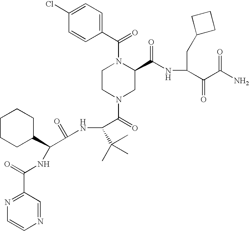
ClC1=CC=C(C(N2CCN(C(=O)C(NC(C(C3CCCCC3)NC(C3=NC=CN=C3)=O)=O)C(C)(C)C)CC2C(NC(C(C(N)=O)=O)CC2CCC2)=O)=O)C=C1
